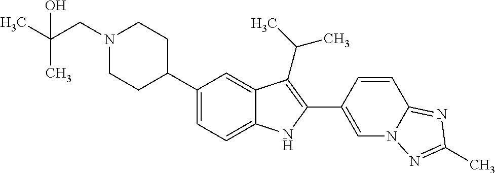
N1(CC(C)(C)O)CCC(C2=CC=C3C(=C2)C(C(C)C)=C(C2=CN4C(=NC(C)=N4)C=C2)N3)CC1
